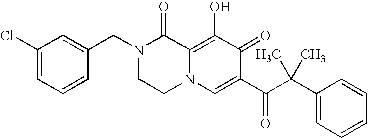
C1(Cl)=CC=CC(CN2CCN3C(=C(O)C(=O)C(C(C(C4=CC=CC=C4)(C)C)=O)=C3)C2=O)=C1
